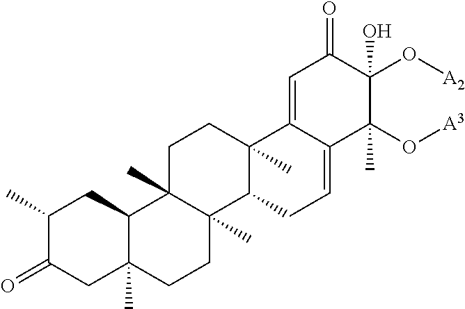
C1(C)C(=O)CC2(C)C(C1)C1(C)C(C)(CC2)C2C(C)(CC1)C1=CC(=O)C(O[A2])(O)C(O[A3])(C)C1=CC2
